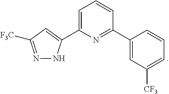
C1(C2=CC([F3C])=NN2)=CC=CC(C2=CC([CF3])=CC=C2)=N1
